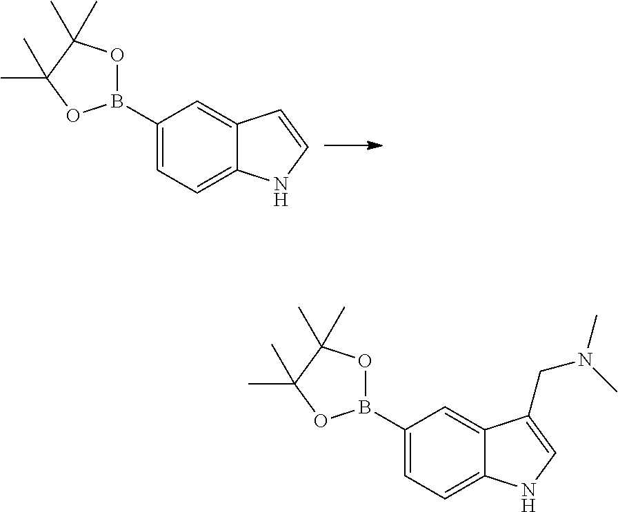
C1(B2OC(C)(C)C(C)(C)O2)=CC=C2C(=C1)C=CN2.C1(B2OC(C)(C)C(C)(C)O2)=CC=C2C(=C1)C(CN(C)C)=CN2
